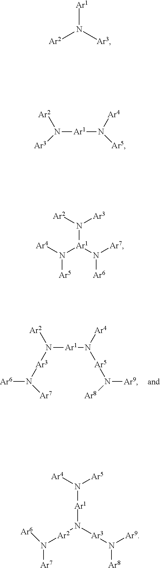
N([Ar1])([Ar2])[Ar3].N([Ar1]N([Ar4])[Ar5])([Ar2])[Ar3].N([Ar5])([Ar4])[Ar1](N([Ar3])[Ar2])N([Ar6])[Ar7].N([Ar6])([Ar2]N([Ar3]N([Ar8])[Ar9])[Ar1]N([Ar5])[Ar4])[Ar7].N([Ar6])([Ar7])[Ar3]N([Ar1]N([Ar4])[Ar5]N([Ar8])[Ar9])[Ar2]
